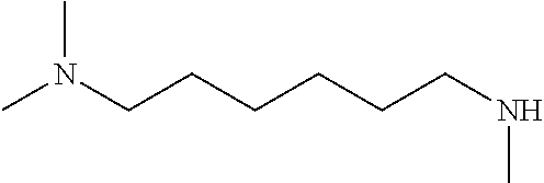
CN(CCCCCCNC)C
